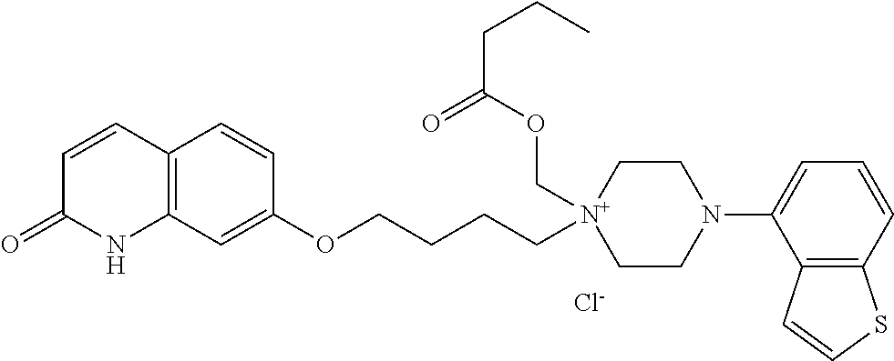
C12=C(C=C(OCCCC[N+]3(COC(=O)CCC)CCN(C4=CC=CC5=C4C=CS5)CC3)C=C1)NC(=O)C=C2.[Cl-]
